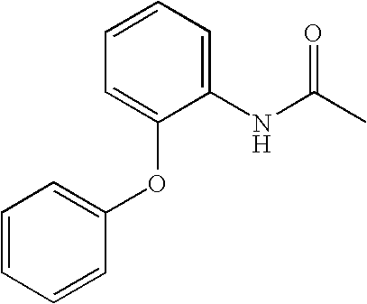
C1=CC=C(NC(=O)C)C(OC2=CC=CC=C2)=C1
